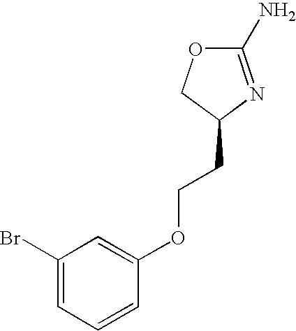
C1(N)=NC(CCOC2=CC(Br)=CC=C2)CO1
